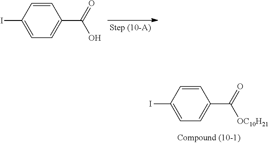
C1=CC(I)=CC=C1C(=O)[OC10H21].C1=CC(I)=CC=C1C(=O)O
